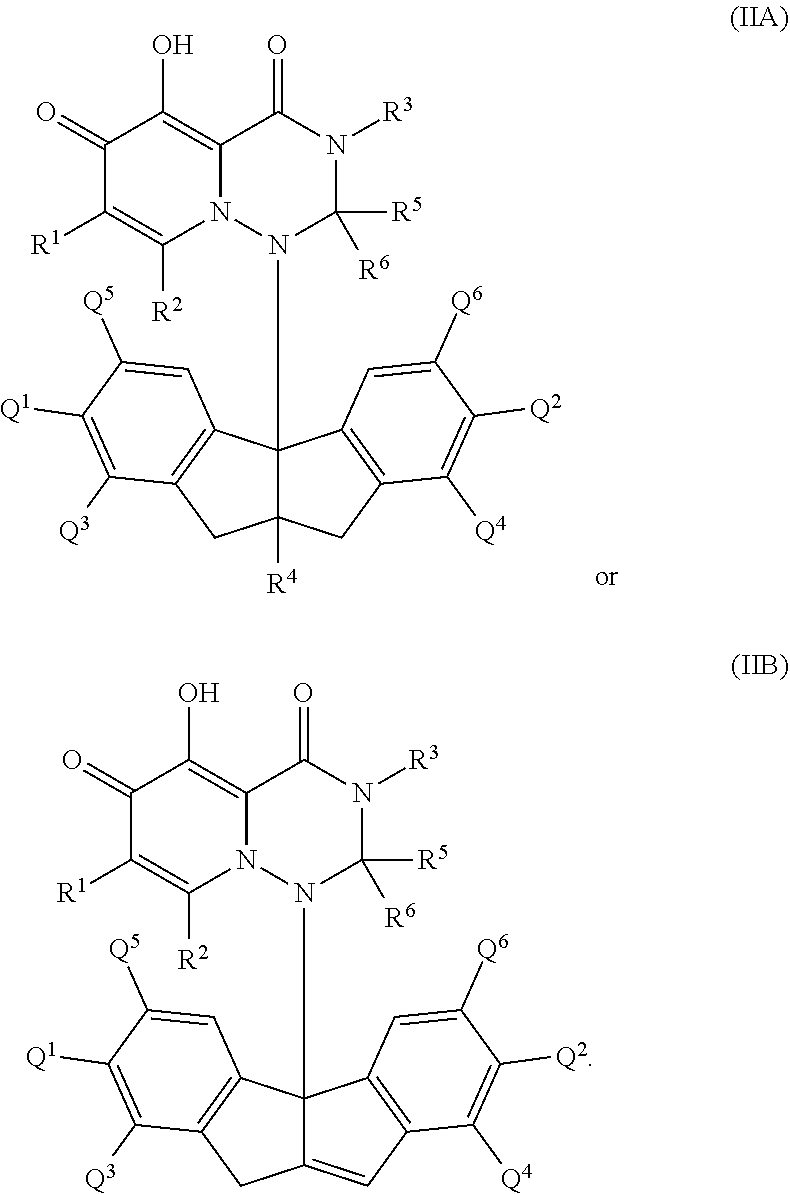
C1(=O)C([R1])=C([R2])N2C(=C1O)C(=O)N([R3])C([R5])([R6])N2C12C([R4])(CC3=C1C=C([Q6])C([Q2])=C3[Q4])CC1=C2C=C([Q5])C([Q1])=C1[Q3].C1(=O)C([R1])=C([R2])N2C(=C1O)C(=O)N([R3])C([R5])([R6])N2C12C(=CC3=C1C=C([Q6])C([Q2])=C3[Q4])CC1=C2C=C([Q5])C([Q1])=C1[Q3]
